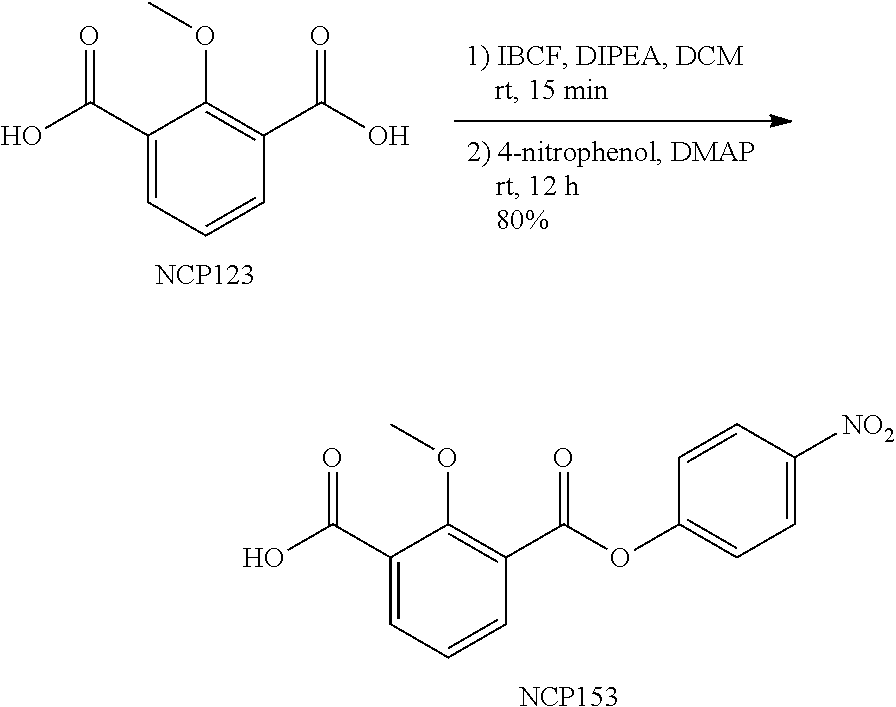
C1(C(O)=O)=CC=CC(C(OC2=CC=C([NO2])C=C2)=O)=C1OC.[NCP153].C1(C(O)=O)=CC=CC(C(O)=O)=C1OC.[NCP123]
